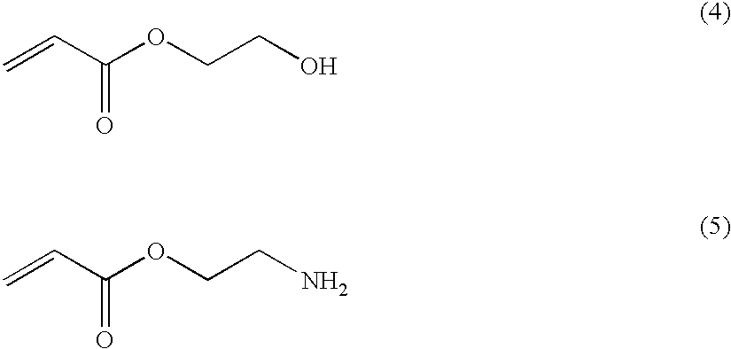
C=CC(OCCO)=O.C=CC(OCCN)=O
